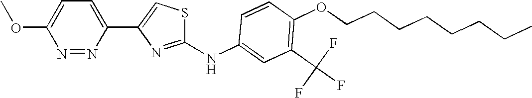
C1=C(OC)N=NC(C2=CSC(NC3=CC(C(F)(F)F)=C(OCCCCCCCC)C=C3)=N2)=C1
